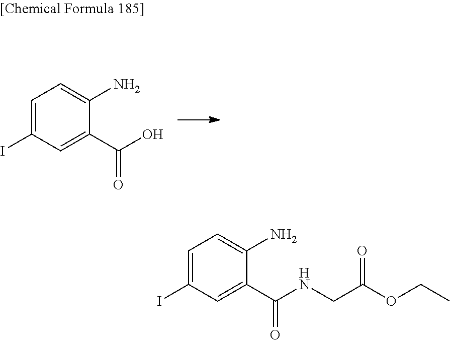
C1=C(I)C=C(C(=O)O)C(N)=C1.C1=C(I)C=C(C(=O)NCC(OCC)=O)C(N)=C1
